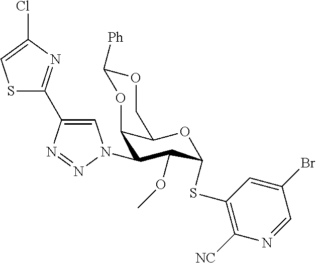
C1(N2C=C(C3=NC(Cl)=CS3)N=N2)C(OC)C(SC2=C([NC])N=CC(Br)=C2)OC2C1OC([Ph])OC2
